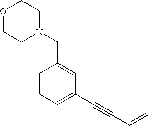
O1CCN(CC2=CC(C#CC=C)=CC=C2)CC1
